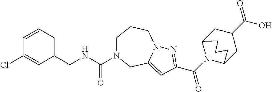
C1=CC=C(CNC(=O)N2CCCN3C(=CC(C(N4C5CC(C(O)=O)CC4CCC5)=O)=N3)C2)C=C1Cl
